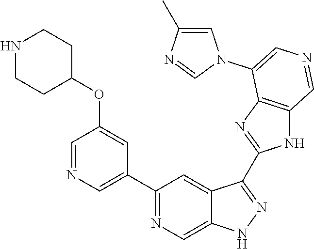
C1(C2=CN=CC(OC3CCNCC3)=C2)=NC=C2C(=C1)C(C1=NC3=C(N1)C=NC=C3N1C=C(C)N=C1)=NN2
